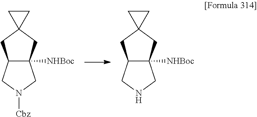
C12C([NHBoc])(CC3(C1)CC3)CN([Cbz])C2.C12C([NHBoc])(CC3(C1)CC3)CNC2
